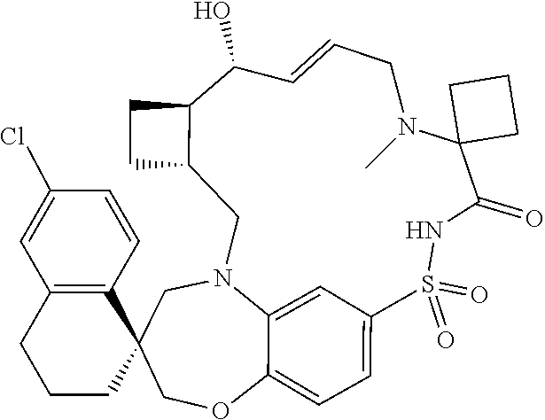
C1N2C3=CC(=CC=C3OCC13CCCC1=C3C=CC(Cl)=C1)S(=O)(=O)NC(=O)C1(N(C)CC=CC(O)C3C(C2)CC3)CCC1
